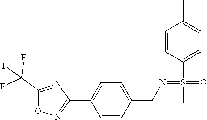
C1(C)=CC=C(S(=NCC2=CC=C(C3=NOC(C(F)(F)F)=N3)C=C2)(=O)C)C=C1
